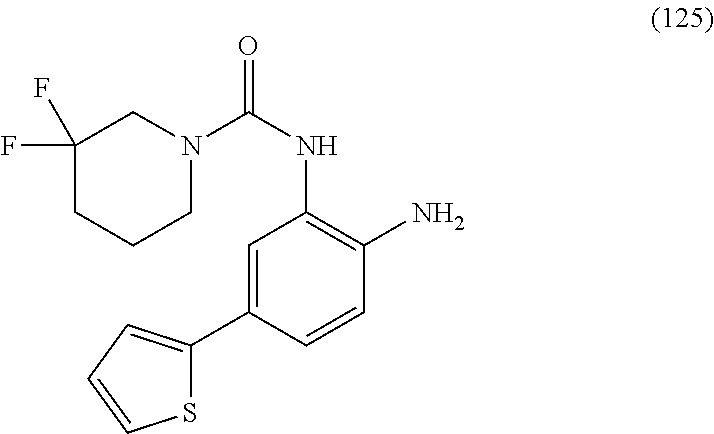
S1C(C2=CC(NC(=O)N3CCCC(F)(F)C3)=C(N)C=C2)=CC=C1
